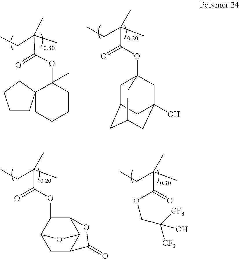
C(C(C)(CC)C)(OC1C2CC3C(C1OC3=O)O2)=O.C(C(C)(CC)C)(=O)OCC([CF3])([CF3])O.C(C(C)(CC)C)(OC12CC3CC(CC(O)(C1)C3)C2)=O.C(C(C)(CC)C)(OC1(C)CCCCC12CCCC2)=O
